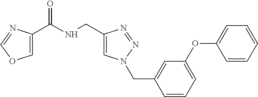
C1=C(C(NCC2=CN(CC3=CC(OC4=CC=CC=C4)=CC=C3)N=N2)=O)N=CO1
